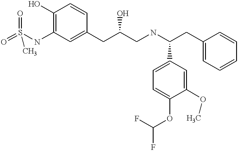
O=S(NC1=C(O)C=CC(CC(CNC(CC2=CC=CC=C2)C2=CC=C(OC(F)F)C(OC)=C2)O)=C1)(=O)C
